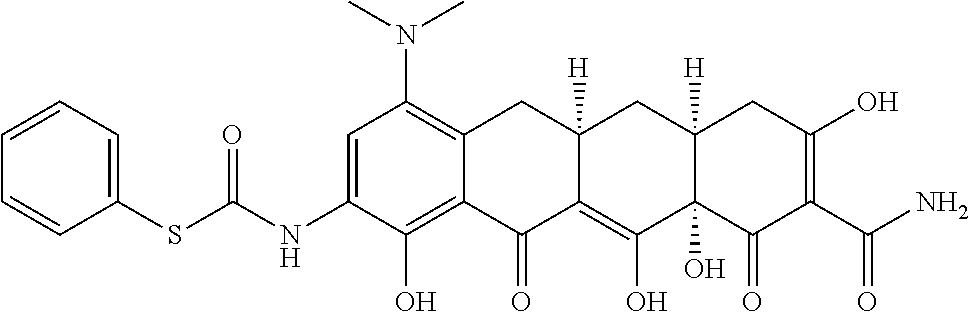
C1=C(NC(SC2=CC=CC=C2)=O)C(O)=C2C(=C1N(C)C)CC1([H])C(=C(O)C3(O)C([H])(C1)CC(O)=C(C(N)=O)C3=O)C2=O
